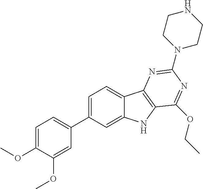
C1=C(OC)C(OC)=CC(C2=CC=C3C(=C2)NC2=C3N=C(N3CCNCC3)N=C2OCC)=C1
